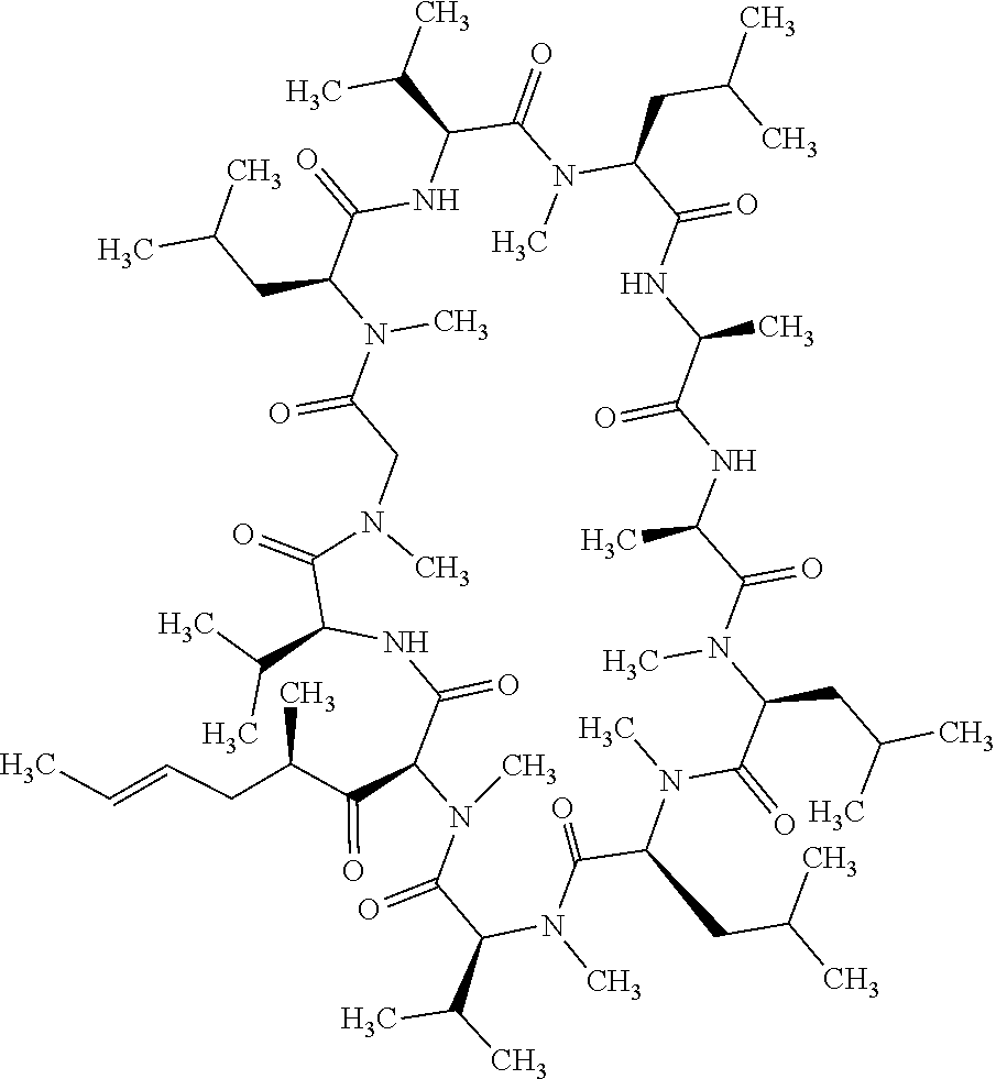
N1(C)C(=O)C(CC(C)C)N(C)C(=O)C(CC(C)C)N(C)C(=O)C(C)NC(=O)C(C)NC(=O)C(CC(C)C)N(C)C(=O)C(C(C)C)NC(=O)C(CC(C)C)N(C)C(=O)CN(C)C(=O)C(C(C)C)NC(=O)C(C(C(CC=CC)C)=O)N(C)C(=O)C1C(C)C
